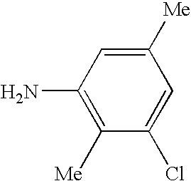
C1(N)=C([Me])C(Cl)=CC([Me])=C1
